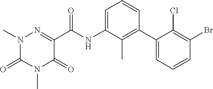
N1(C)C(=O)N(C)N=C(C(NC2=CC=CC(C3=CC=CC(Br)=C3Cl)=C2C)=O)C1=O
